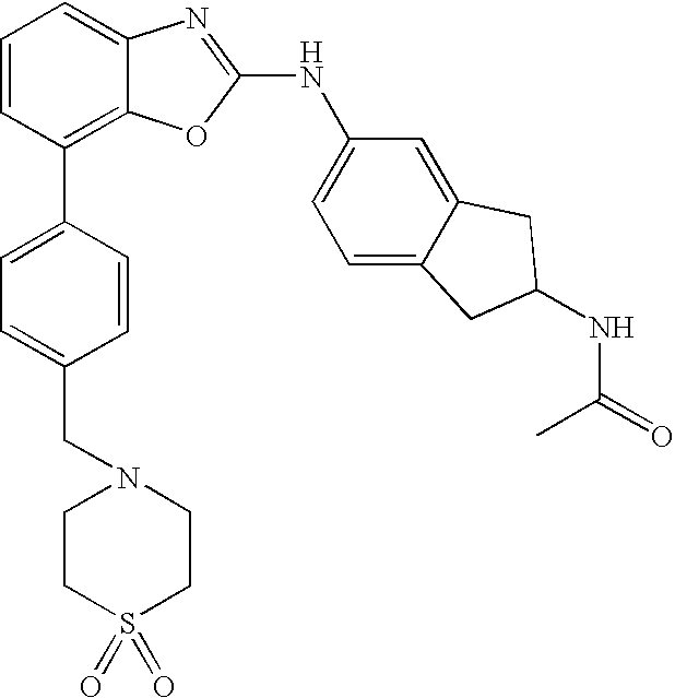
C1=CC(C2=CC=C(CN3CCS(=O)(=O)CC3)C=C2)=C2C(=C1)N=C(NC1=CC=C3C(=C1)CC(NC(=O)C)C3)O2
